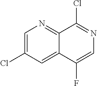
C1=C(Cl)C=C2C(=N1)C(Cl)=NC=C2F
